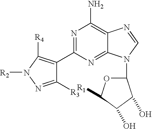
C1(C2=C([R4])N([R2])N=C2[R3])=NC(N)=C2C(=N1)N(C1OC([R1])C(O)C1O)C=N2
